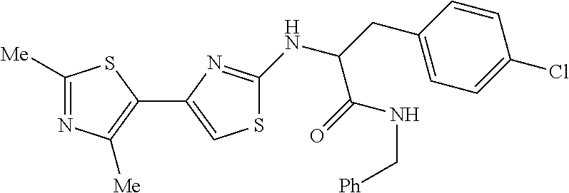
C1([Me])=NC([Me])=C(C2=CSC(NC(C(=O)NC[Ph])CC3=CC=C(Cl)C=C3)=N2)S1
